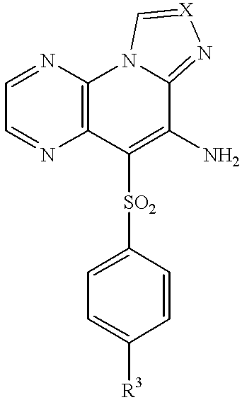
C1=C([SO2]C2=C(N)C3=N[X]=CN3C3=C2N=CC=N3)C=CC([R3])=C1
